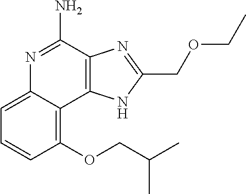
C1(OCC(C)C)=C2C(=CC=C1)N=C(N)C1=C2NC(COCC)=N1
